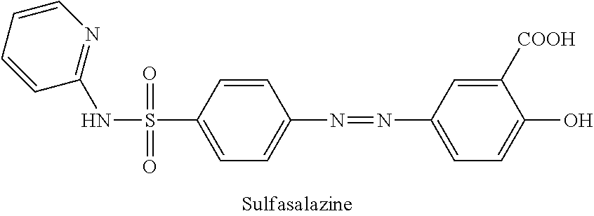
C1=CC(S(=O)(=O)NC2=NC=CC=C2)=CC=C1N=NC1=CC=C(O)C([COOH])=C1
